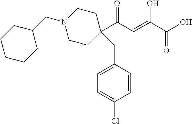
C1=C(CC2(C(C=C(C(O)=O)O)=O)CCN(CC3CCCCC3)CC2)C=CC(Cl)=C1
